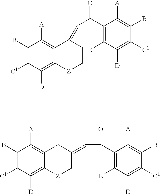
C1(B)=C([C1])C([D])=C2C(=C1[A])C(=CC(=O)C1=C([E])C([D])=C([C1])C(B)=C1[A])CC[Z]2.C1(B)=C([C1])C([D])=C2C(=C1[A])CC(=CC(C1=C([E])C([D])=C([C1])C(B)=C1[A])=O)C[Z]2
